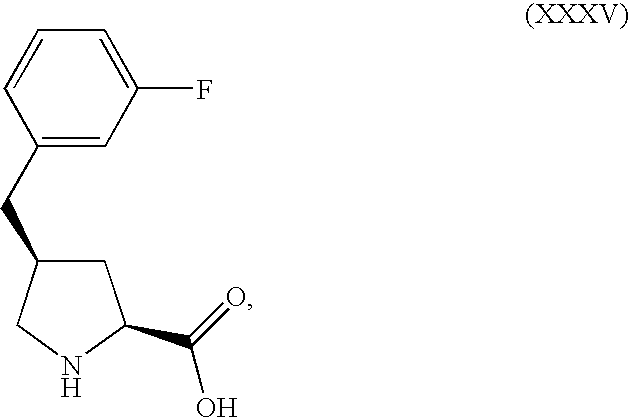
C1(CC2CC(C(O)=O)NC2)=CC(F)=CC=C1
